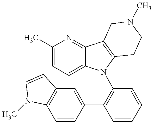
C1(C)=CC=C2C(=N1)C1=C(N2C2=C(C3=CC4=C(C=C3)N(C)C=C4)C=CC=C2)CCN(C)C1
